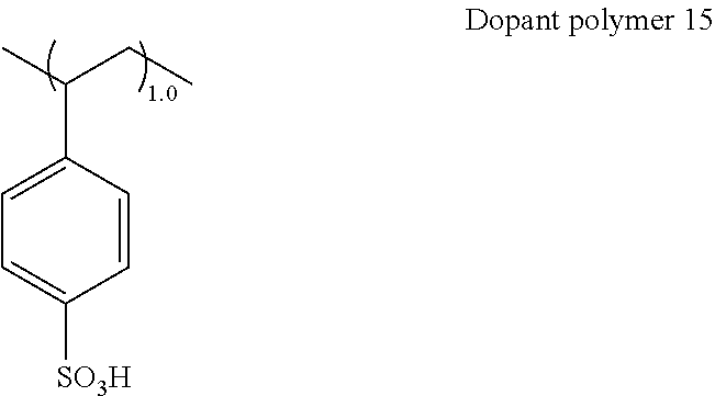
CC(CC)C1=CC=C([SO3H])C=C1
